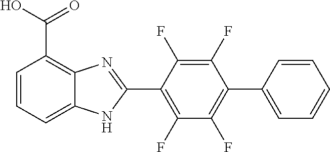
C1(F)=C(C2=NC3=C(C(O)=O)C=CC=C3N2)C(F)=C(F)C(C2=CC=CC=C2)=C1F
